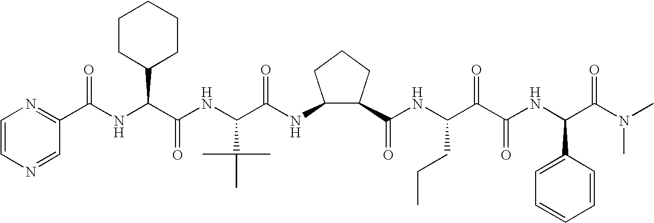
C1=CN=CC(C(NC(C(NC(C(NC2C(C(NC(C(C(NC(C3=CC=CC=C3)C(=O)N(C)C)=O)=O)CCC)=O)CCC2)=O)C(C)(C)C)=O)C2CCCCC2)=O)=N1
